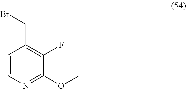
C1=CN=C(OC)C(F)=C1CBr
